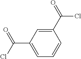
C1(C(=O)Cl)=CC(C(=O)Cl)=CC=C1
